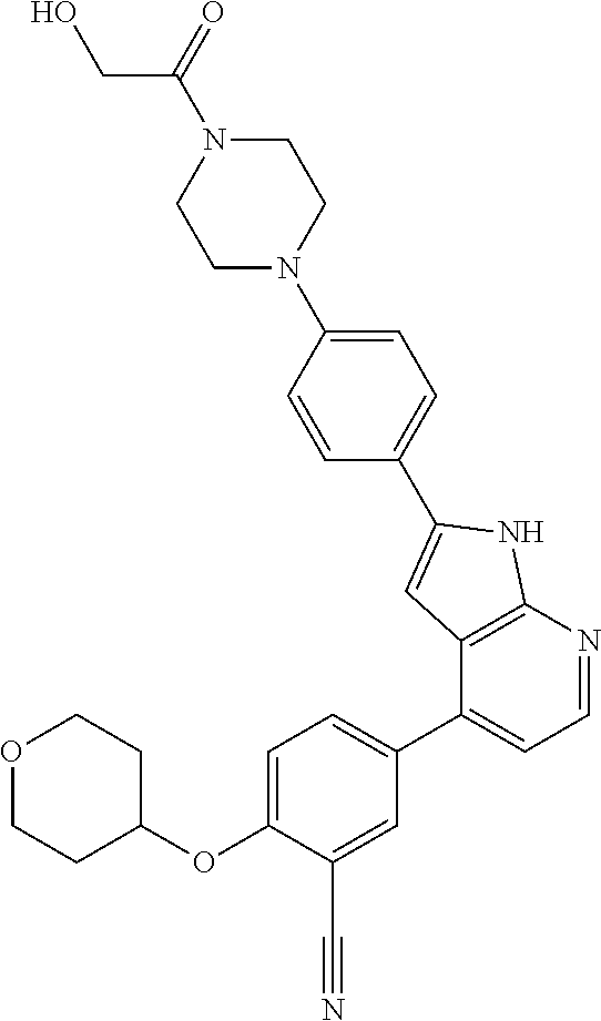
O1CCC(OC2=CC=C(C3=CC=NC4=C3C=C(C3=CC=C(N5CCN(C(=O)CO)CC5)C=C3)N4)C=C2C#N)CC1
